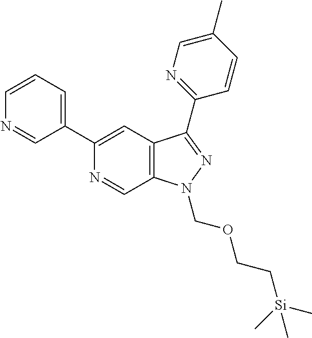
N1=CC2=C(C=C1C1=CC=CN=C1)C(C1=NC=C(C)C=C1)=NN2COCC[Si](C)(C)C
